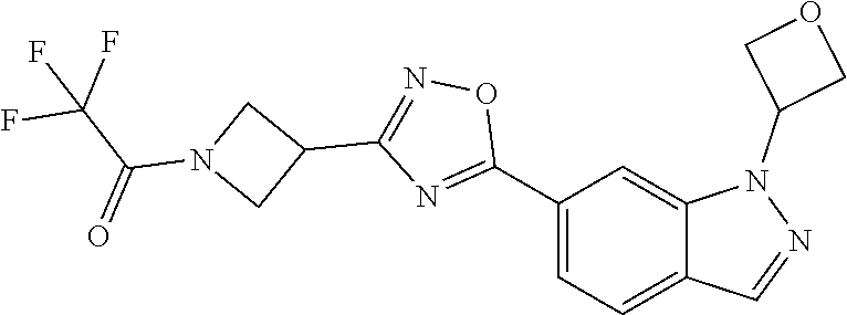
C1(C2=NC(C3CN(C(C(F)(F)F)=O)C3)=NO2)=CC=C2C(=C1)N(C1COC1)N=C2
